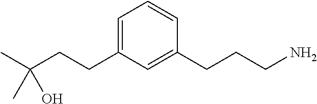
C(CC1=CC=CC(CCCN)=C1)C(C)(C)O
